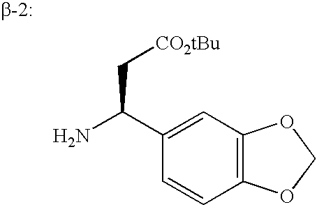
C1=C(C(N)C[CO2tBu])C=CC2=C1OCO2
